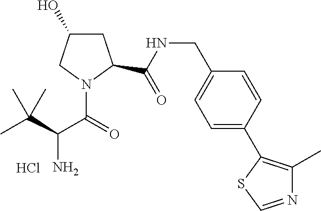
C1C(O)CN(C(=O)C(C(C)(C)C)N)C1C(NCC1=CC=C(C2=C(C)N=CS2)C=C1)=O.Cl
